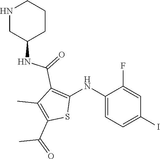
C1(NC2=C(C(=O)NC3CCCNC3)C(C)=C(C(=O)C)S2)=CC=C(I)C=C1F
